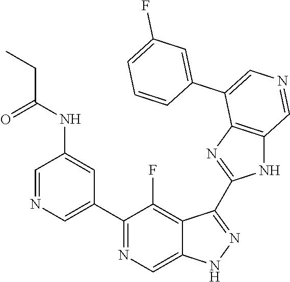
C1(C2=CN=CC(NC(CC)=O)=C2)=NC=C2C(=C1F)C(C1=NC3=C(N1)C=NC=C3C1=CC(F)=CC=C1)=NN2
